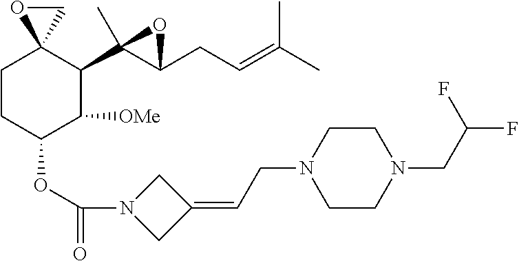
C1CC(OC(=O)N2CC(=CCN3CCN(CC(F)F)CC3)C2)C([OMe])C(C2(C)C(CC=C(C)C)O2)C12CO2
